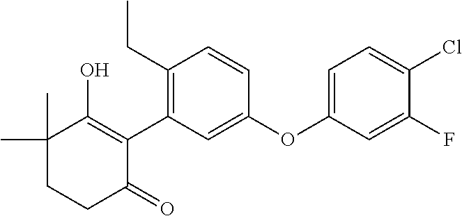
C1(C)(C)CCC(=O)C(C2=C(CC)C=CC(OC3=CC=C(Cl)C(F)=C3)=C2)=C1O
